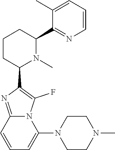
C1CC(C2=C(F)N3C(=N2)C=CC=C3N2CCN(C)CC2)N(C)C(C2=NC=CC=C2C)C1
